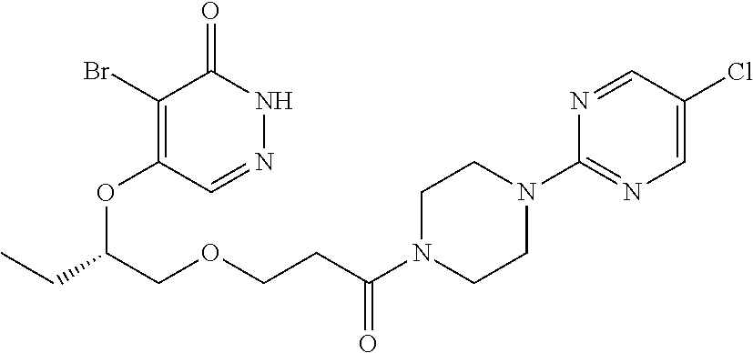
C1(Br)=C(OC(COCCC(N2CCN(C3=NC=C(Cl)C=N3)CC2)=O)CC)C=NNC1=O
